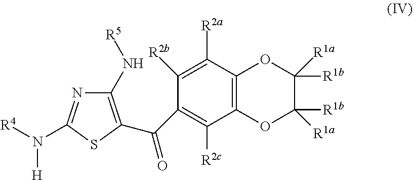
C12=C(C([R2a])=C([R2b])C(C(=O)C3=C(N[R5])N=C(N([R4])[H])S3)=C1[R2c])OC([R1b])([R1a])C([R1b])([R1a])O2
